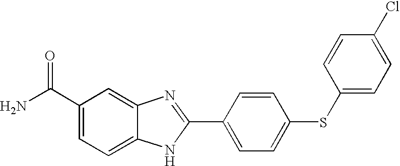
C1=CC(C2=NC3=CC(C(N)=O)=CC=C3N2)=CC=C1SC1=CC=C(Cl)C=C1
